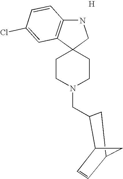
C12(CCN(CC3C4C=CC(C3)C4)CC1)CNC1=C2C=C(Cl)C=C1.[H]
